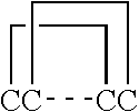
[CC]12[CC](CC1)CC2
